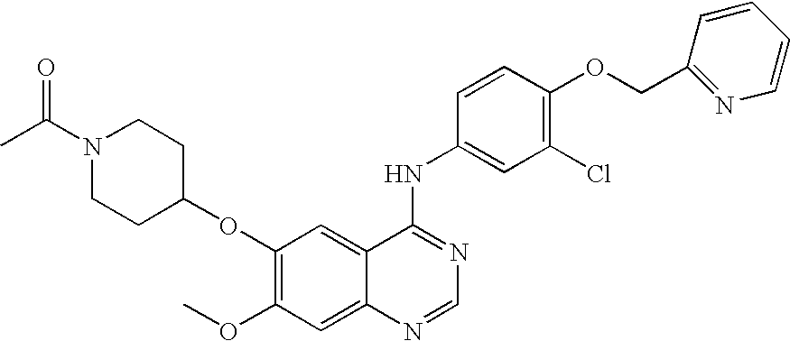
O(C1=C(OC)C=C2C(=C1)C(NC1=CC(Cl)=C(OCC3=NC=CC=C3)C=C1)=NC=N2)C1CCN(C(C)=O)CC1
